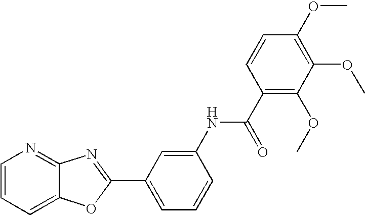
C1=CC=C2C(=N1)N=C(C1=CC=CC(NC(C3=C(OC)C(OC)=C(OC)C=C3)=O)=C1)O2
